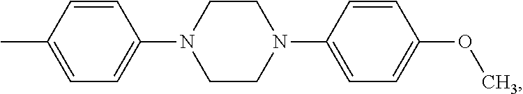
C1=C(C)C=CC(N2CCN(C3=CC=C(OC)C=C3)CC2)=C1
